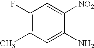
C1(F)=C(C)C=C(N)C([NO2])=C1
